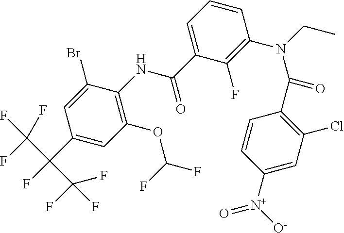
C1=C(Br)C(NC(C2=CC=CC(N(CC)C(C3=C(Cl)C=C([N+]([O-])=O)C=C3)=O)=C2F)=O)=C(OC(F)F)C=C1C(F)(C(F)(F)F)C(F)(F)F
